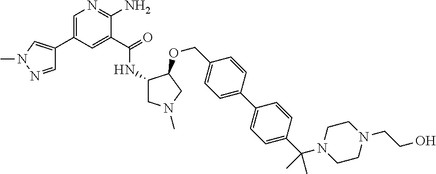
C1=C(C2=CN(C)N=C2)C=C(C(=O)NC2CN(C)CC2OCC2=CC=C(C3=CC=C(C(N4CCN(CCO)CC4)(C)C)C=C3)C=C2)C(N)=N1
